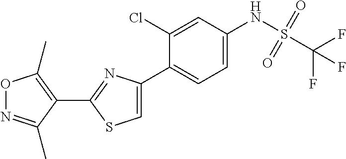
C1(C2=NC(C3=CC=C(NS(C(F)(F)F)(=O)=O)C=C3Cl)=CS2)=C(C)ON=C1C
